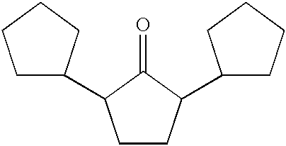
C1C(C2CCC(C3CCCC3)C2=O)CCC1
